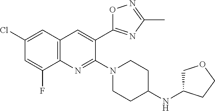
C1(Cl)=CC2=C(N=C(N3CCC(NC4COCC4)CC3)C(C3=NC(C)=NO3)=C2)C(F)=C1
